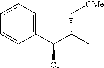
C1=CC=C(C(C(C)C[OMe])Cl)C=C1
